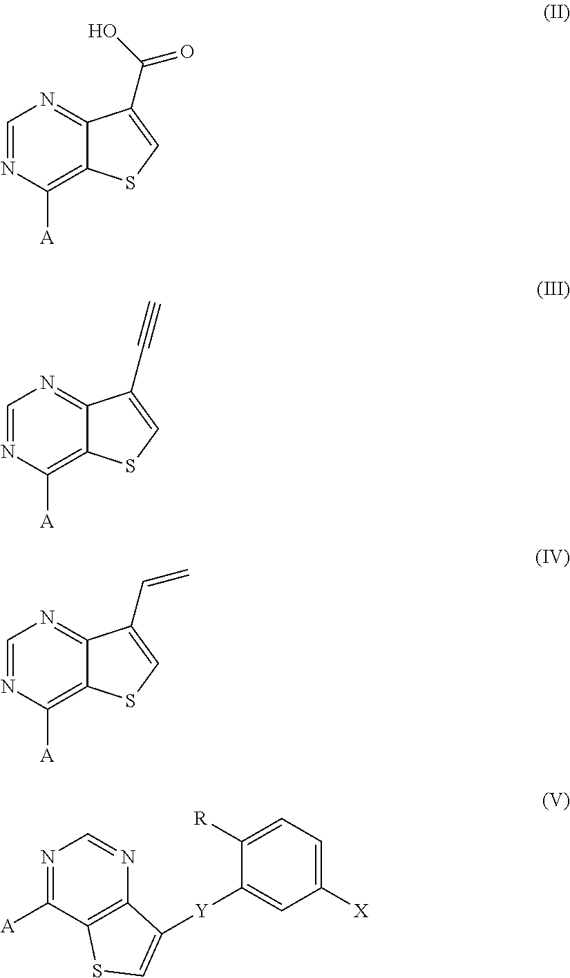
C1=NC([A])=C2C(=N1)C(C(O)=O)=CS2.C1=NC([A])=C2C(=N1)C(C#C)=CS2.C1=NC([A])=C2C(=N1)C(C=C)=CS2.N1=C([A])C2=C(N=C1)C([Y]C1=CC([X])=CC=C1[R])=CS2
